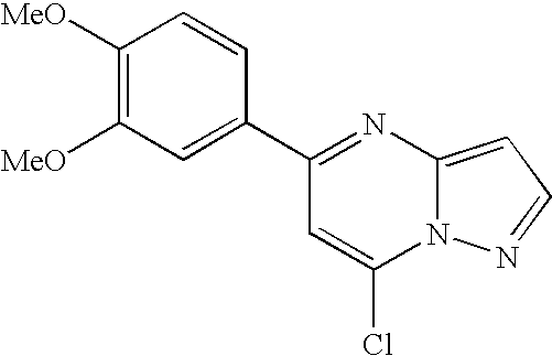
C1(C2=CC([MeO])=C([MeO])C=C2)=NC2=CC=NN2C(Cl)=C1
